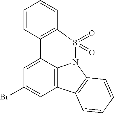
C1=CC2=C(C=C1)S(=O)(=O)N1C3=C(C=C(Br)C=C23)C2=C1C=CC=C2
